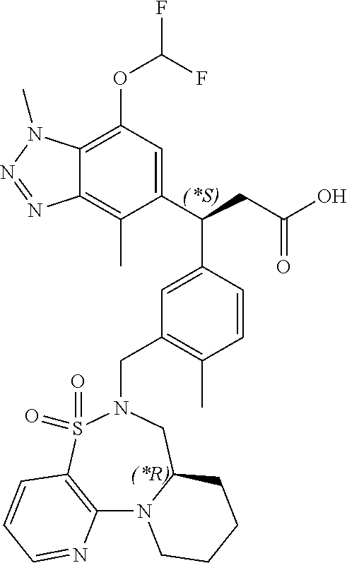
C1(C(CC(O)=O)C2=CC(CN3CC4N(C5=C(S3(=O)=O)C=CC=N5)CCCC4)=C(C)C=C2)=CC(OC(F)F)=C2C(=C1C)N=NN2C
